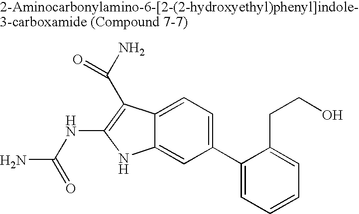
C1(C2=CC=CC=C2CCO)=CC=C2C(=C1)NC(NC(N)=O)=C2C(N)=O
